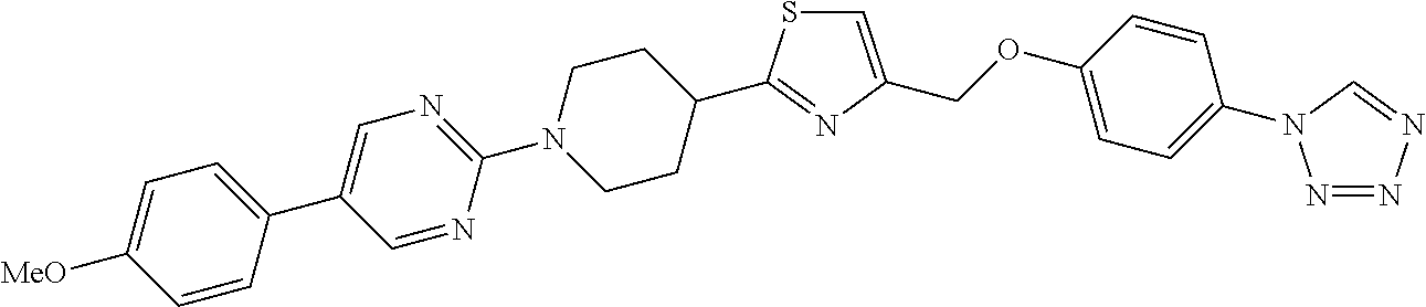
C1=C(C2=CC=C([MeO])C=C2)C=NC(N2CCC(C3=NC(COC4=CC=C(N5N=NN=C5)C=C4)=CS3)CC2)=N1
